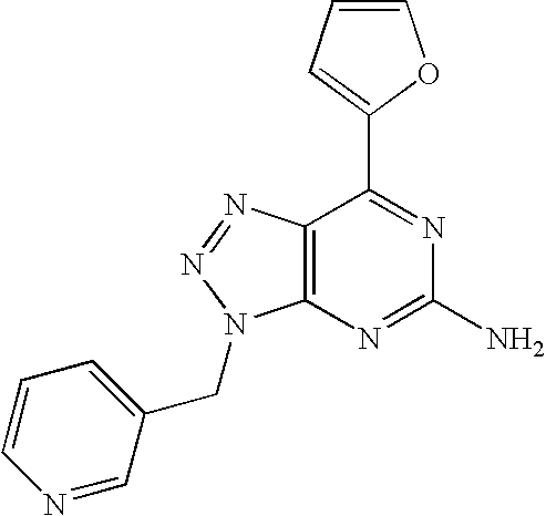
C1=CC=C(C2=NC(N)=NC3=C2N=NN3CC2=CC=CN=C2)O1
